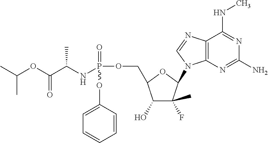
C12=C(N=C(N)N=C1NC)N(C1C(C)(F)C(O)C(COP(=O)(NC(C(OC(C)C)=O)C)OC3=CC=CC=C3)O1)C=N2
